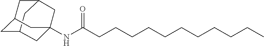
C12CC3CC(C1)CC(NC(CCCCCCCCCCC)=O)(C3)C2
